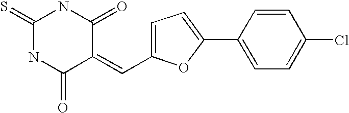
C1(=S)NC(=O)C(=CC2=CC=C(C3=CC=C(Cl)C=C3)O2)C(=O)N1
